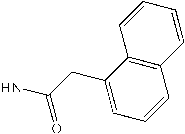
C1=C(CC(N)=O)C2=C(C=C1)C=CC=C2
